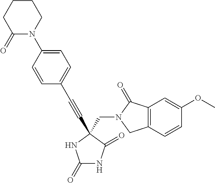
C1(=O)NC(=O)C(CN2C(=O)C3=C(C2)C=CC(OC)=C3)(C#CC2=CC=C(N3CCCCC3=O)C=C2)N1
